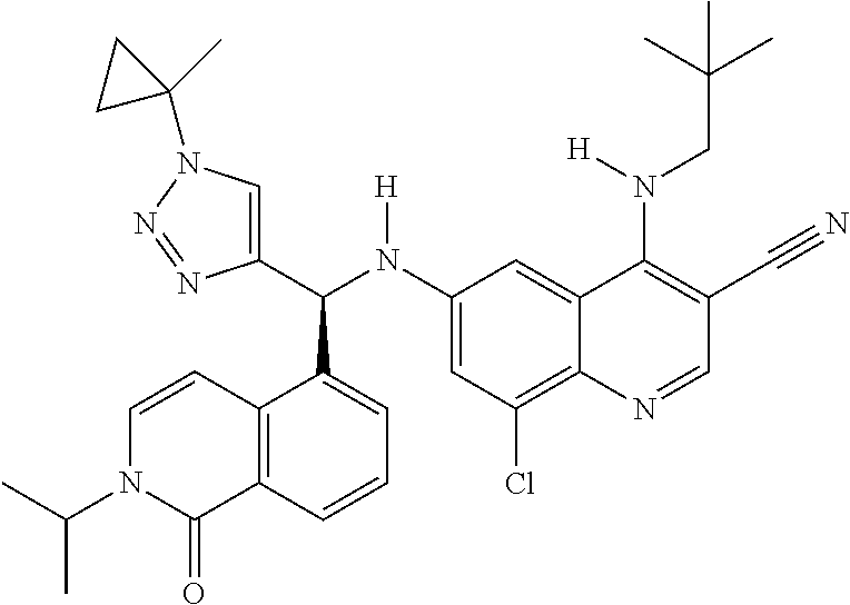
C1(N(C(C2=CN(C3(C)CC3)N=N2)C2=CC=CC3=C2C=CN(C(C)C)C3=O)[H])=CC(Cl)=C2C(=C1)C(N(CC(C)(C)C)[H])=C(C#N)C=N2
